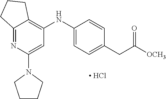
C12=NC(N3CCCC3)=CC(NC3=CC=C(CC([OCH3])=O)C=C3)=C1CCC2.[ HCl]
